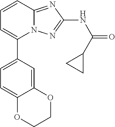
C1=C(C2=CC=CC3=NC(NC(=O)C4CC4)=NN23)C=C2C(=C1)OCCO2
